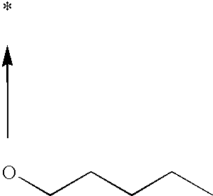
OCCCCC
